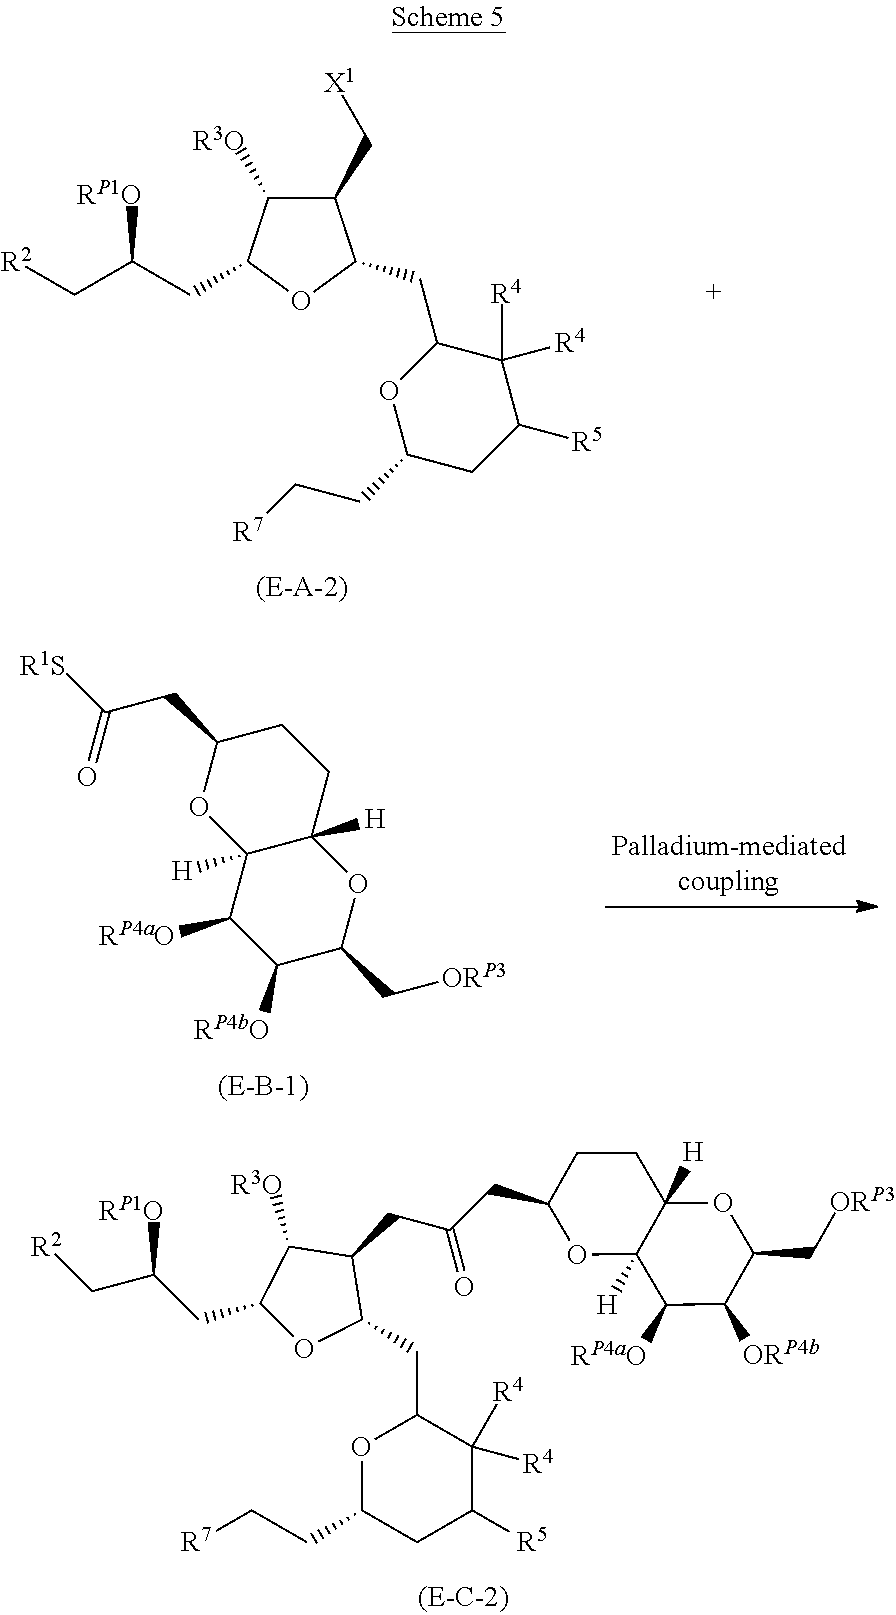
C(C1OC2([H])C([H])(CC1)OC(C[ORP3])C([RP4bO])C2[RP4aO])C(=O)[R1S].C1(C[X1])C([R3O])C(CC(C[R2])[RP1O])OC1CC1OC(CC[R7])CC([R5])C1([R4])[R4].C(C1OC2([H])C([H])(CC1)OC(C[ORP3])C([ORP4b])C2[RP4aO])C(=O)CC1C([R3O])C(CC(C[R2])[RP1O])OC1CC1OC(CC[R7])CC([R5])C1([R4])[R4]
